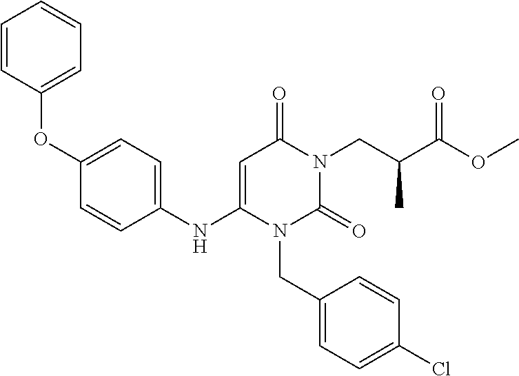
C1(NC2=CC(=O)N(CC(C(OC)=O)C)C(=O)N2CC2=CC=C(Cl)C=C2)=CC=C(OC2=CC=CC=C2)C=C1
